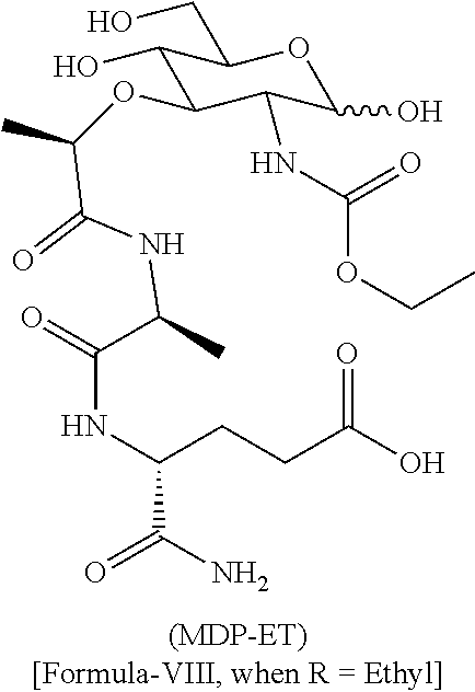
C1(OC(C)C(=O)NC(C)C(=O)NC(C(N)=O)CCC(O)=O)C(NC(OCC)=O)C(O)OC(CO)C1O
